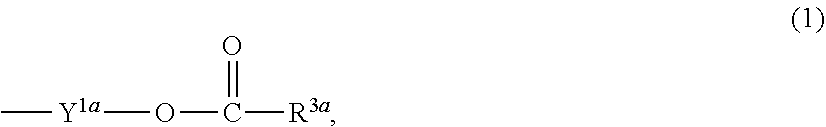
C[Y1a]OC([R3a])=O
